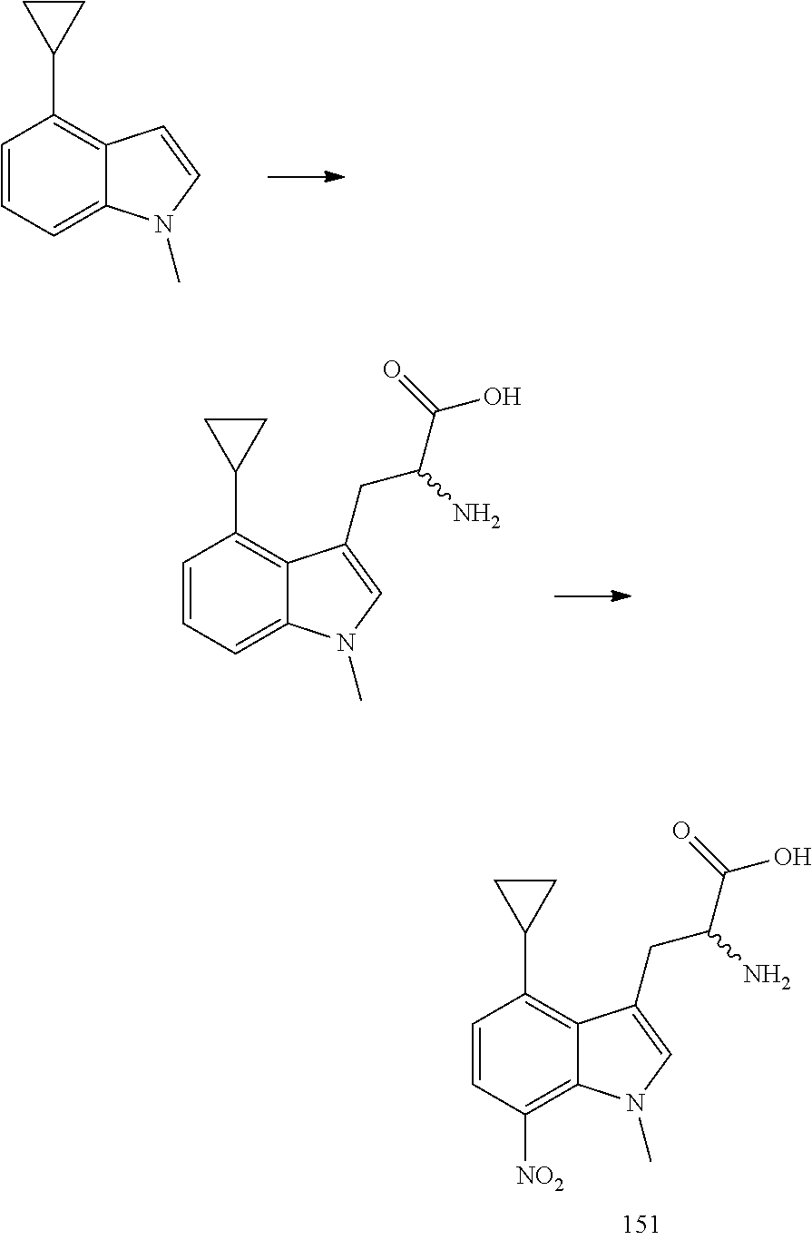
C1=CC=C2C(=C1C1CC1)C=CN2C.C1=CC=C2C(=C1C1CC1)C(CC(C(=O)O)N)=CN2C.C1=CC([NO2])=C2C(=C1C1CC1)C(CC(C(=O)O)N)=CN2C
